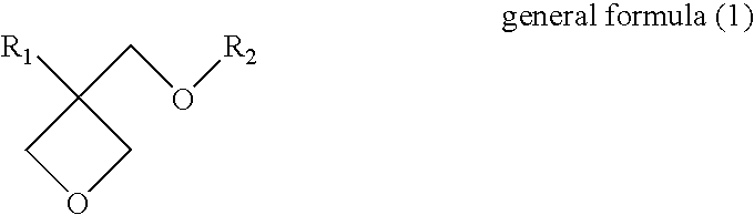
O1CC([R1])(CO[R2])C1
